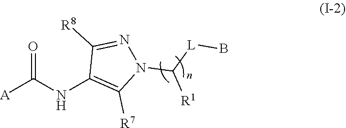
[A]C(NC1=C([R7])N(C([L]B)[R1])N=C1[R8])=O
